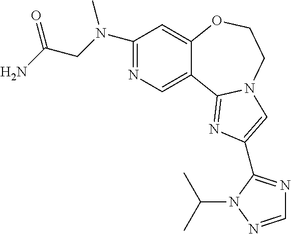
C1(N(CC(N)=O)C)=NC=C2C(=C1)OCCN1C2=NC(C2=NC=NN2C(C)C)=C1
